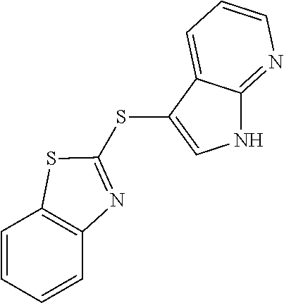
C1=CC=CC2=C1SC(SC1=CNC3=NC=CC=C13)=N2
